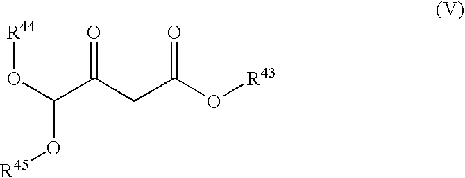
C(C(CC(O[R43])=O)=O)(O[R44])O[R45]
